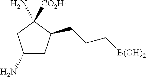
C1(N)CC(CCC[B(OH)2])C(N)([CO2H]C)C1
